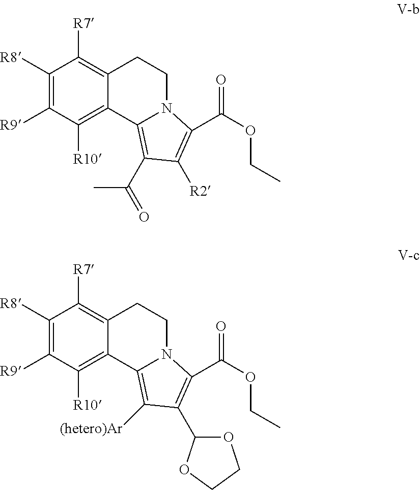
C1([R8])=C([R9])C([R10])=C2C(=C1[R7])CCN1C2=C(C(=O)C)C([R2])=C1C(OCC)=O.C1([R8])=C([R9])C([R10])=C2C(=C1[R7])CCN1C2=C([(hetero)Ar])C(C2OCCO2)=C1C(OCC)=O
